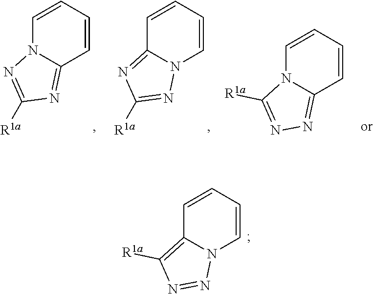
C1=CC=CC2=NC([R1a])=NN12.C1=CC=CN2C1=NC([R1a])=N2.C1=CC=CC2=NN=C([R1a])N12.C1=CC=CN2C1=C([R1a])N=N2
